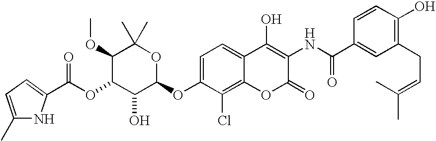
C1(C)=CC=C(C(=O)OC2C(O)C(OC3=CC=C4C(=C3Cl)OC(=O)C(NC(=O)C3=CC(CC=C(C)C)=C(O)C=C3)=C4O)OC(C)(C)C2OC)N1
